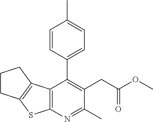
C12=C(N=C(C)C(CC(OC)=O)=C1C1=CC=C(C)C=C1)SC1=C2CCC1
